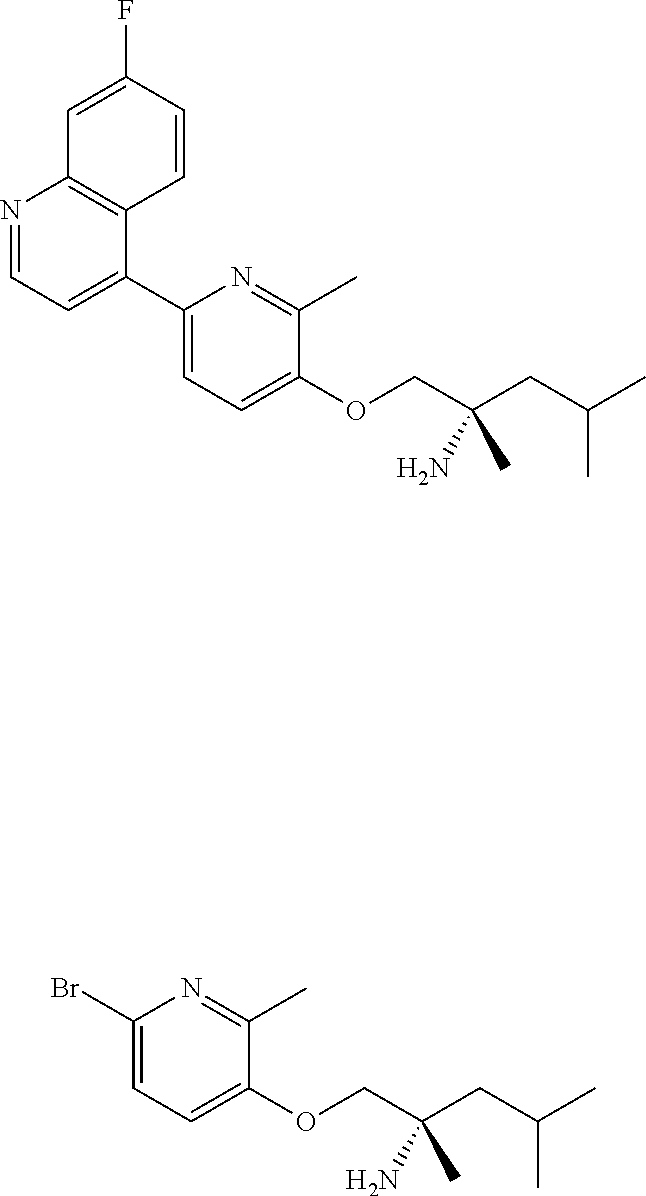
N1=CC=C(C2=CC=C(OCC(CC(C)C)(N)C)C(C)=N2)C2=C1C=C(F)C=C2.BrC1=CC=C(OCC(CC(C)C)(N)C)C(C)=N1
